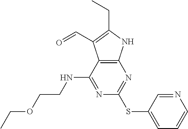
N1=C(NCCOCC)C2=C(N=C1SC1=CC=CN=C1)NC(CC)=C2C=O
